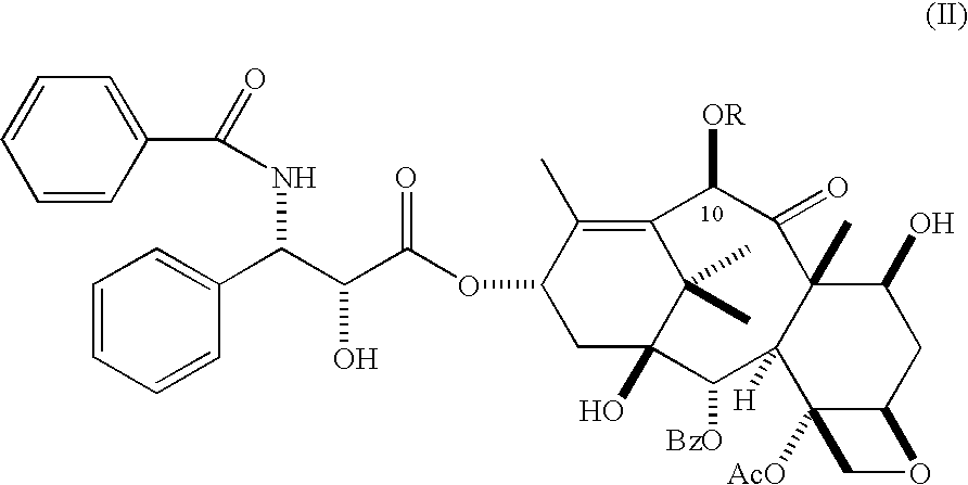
C1=CC(C(=O)NC(C(C(OC2CC3(O)C(C)(C)C(=C2C)C([OR])C(=O)C2(C)C([H])(C3[BzO])C3([AcO])C(CC2O)OC3)=O)O)C2=CC=CC=C2)=CC=C1
